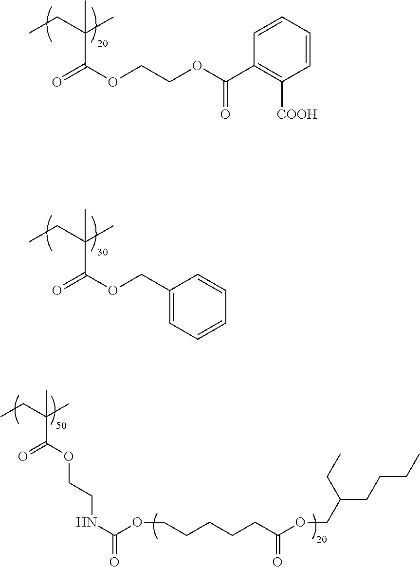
C(COC(=O)C(CC)(C)C)OC(C1=C([COOH])C=CC=C1)=O.C1(COC(=O)C(CC)(C)C)=CC=CC=C1.O(C(=O)C(CC)(C)C)CCNC(=O)OCCCCCC(OCC(CCCC)CC)=O
